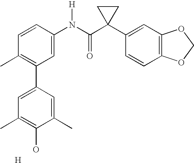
C1=CC(N(C(C2(C3=CC4=C(C=C3)OCO4)CC2)=O)[H])=CC(C2=CC(C)=C(O)C(C)=C2)=C1C.[H]
